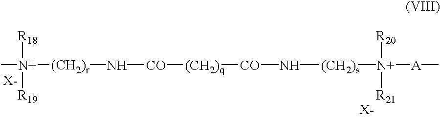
[CO]([(CH2)q][CO]N[(CH2)s][N+]([A]C)([R20])[R21])N[(CH2)r][N+](C)([R18])[R19].[X-].[X-]
